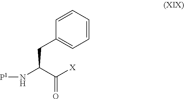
C1=CC=CC=C1CC(C([X])=O)N[P1]
